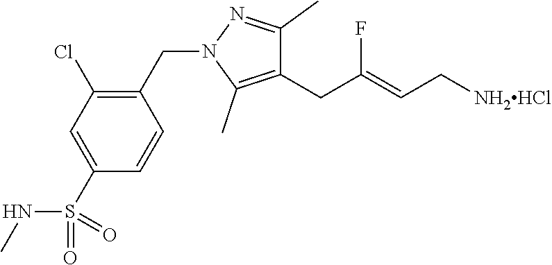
C1(CC(=CC[NH2HCl])F)=C(C)N(CC2=C(Cl)C=C(S(NC)(=O)=O)C=C2)N=C1C
